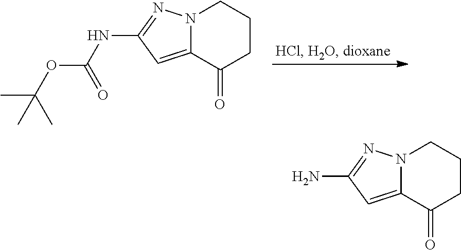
N12C(=CC(NC(OC(C)(C)C)=O)=N1)C(=O)CCC2.N12C(=CC(N)=N1)C(=O)CCC2
